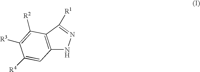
C12=C(C([R1])=NN1)C([R2])=C([R3])C([R4])=C2
